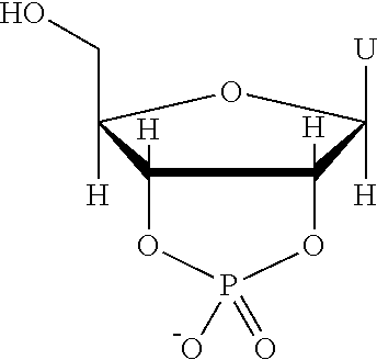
C12([H])C([H])(C(CO)([H])OC1([U])[H])OP(O)(=O)O2
